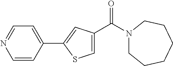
C1=CC(C2=CC(C(N3CCCCCC3)=O)=CS2)=CC=N1
